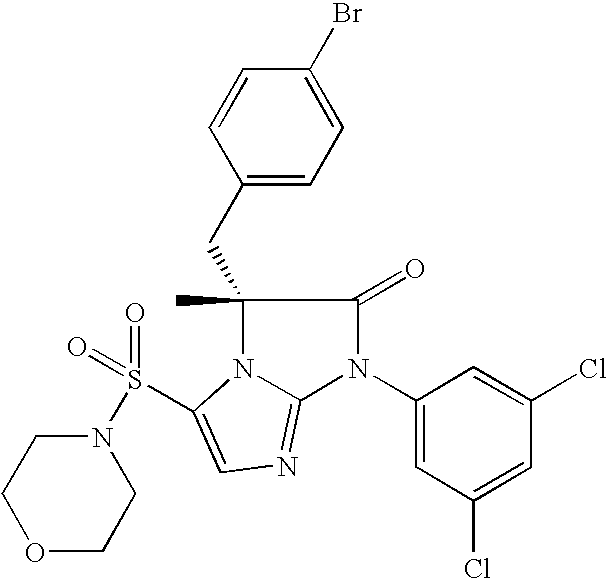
C1(CC2(C)N3C(=NC=C3S(=O)(=O)N3CCOCC3)N(C3=CC(Cl)=CC(Cl)=C3)C2=O)=CC=C(Br)C=C1
